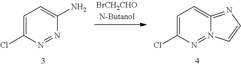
C1=C(Cl)N=NC(N)=C1.C1=C(Cl)N=N2C(=C1)=NC=C2
